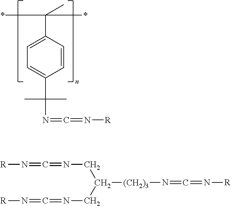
C1=C(C(N=C=N[R])(C)C)C=CC(C(C)(*)*)=C1.[R]N=C=NCC(CN=C=N[R])[(CH2)3]N=C=N[R]
